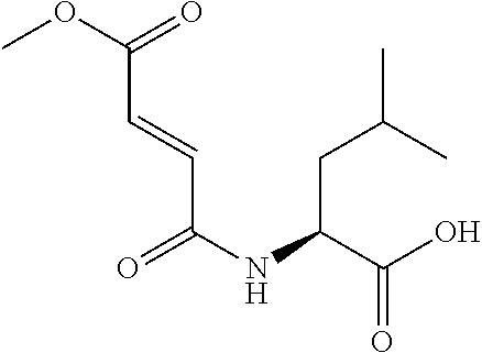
C(NC(CC(C)C)C(O)=O)(C=CC(OC)=O)=O
